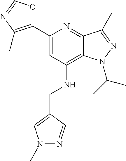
C1(C2=C(C)N=CO2)=CC(NCC2=CN(C)N=C2)=C2C(=N1)C(C)=NN2C(C)C
